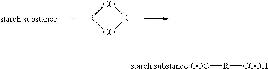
[CO]1[R][CO][R]1.[starch substance-OOC][R][COOH]
